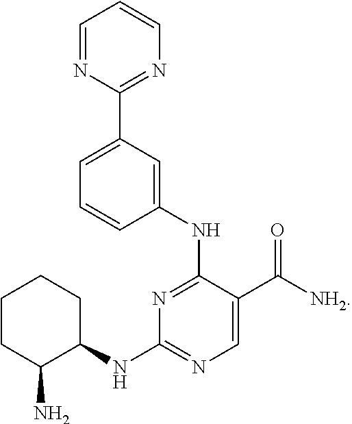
C1(C2=NC=CC=N2)=CC=CC(NC2=NC(NC3CCCCC3N)=NC=C2C([NH2])=O)=C1
